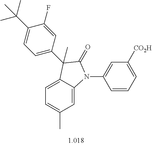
C1=C2C(=CC(C)=C1)N(C1=CC([CO2H])=CC=C1)C(=O)C2(C)C1=CC=C(C(C)(C)C)C(F)=C1
